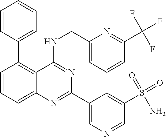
C1=CC(C2=C3C(=CC=C2)N=C(C2=CN=CC(S(=O)(=O)N)=C2)N=C3NCC2=CC=CC(C(F)(F)F)=N2)=CC=C1
